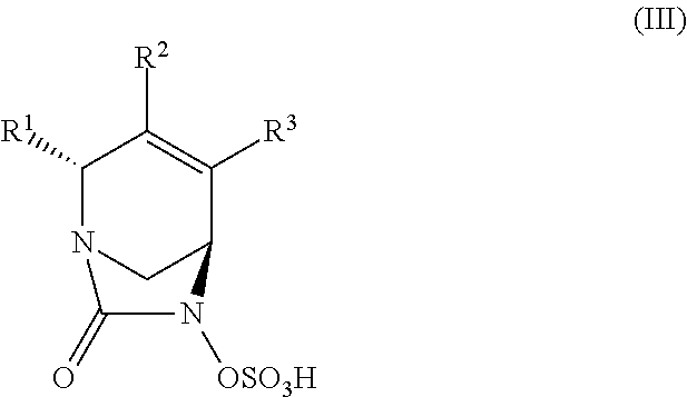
C1([R1])N2CC(C([R3])=C1[R2])N([OSO3H])C2=O
